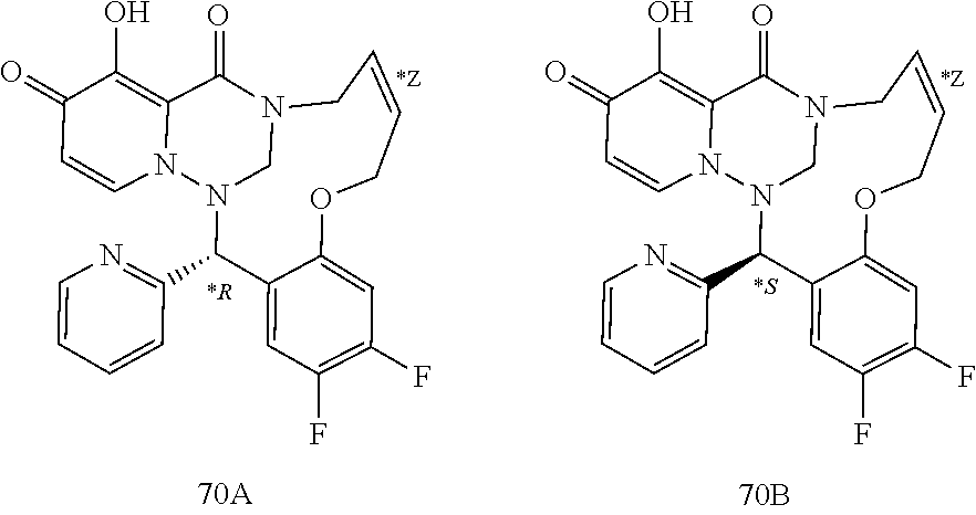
N12CN(C(C3=NC=CC=C3)C3=CC(F)=C(F)C=C3OCC=CC1)N1C(=C(O)C(=O)C=C1)C2=O.N12CN(C(C3=NC=CC=C3)C3=CC(F)=C(F)C=C3OCC=CC1)N1C(=C(O)C(=O)C=C1)C2=O
